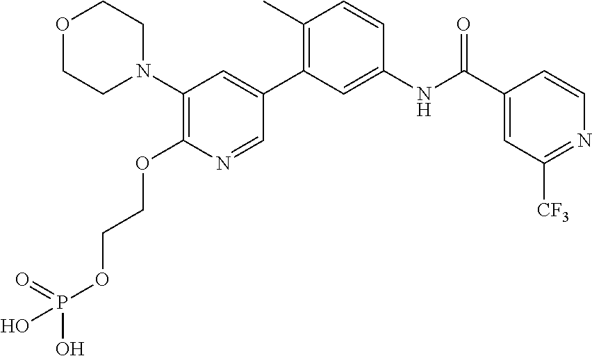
O1CCN(C2=C(OCCOP(O)(=O)O)N=CC(C3=C(C)C=CC(NC(C4=CC([CF3])=NC=C4)=O)=C3)=C2)CC1
